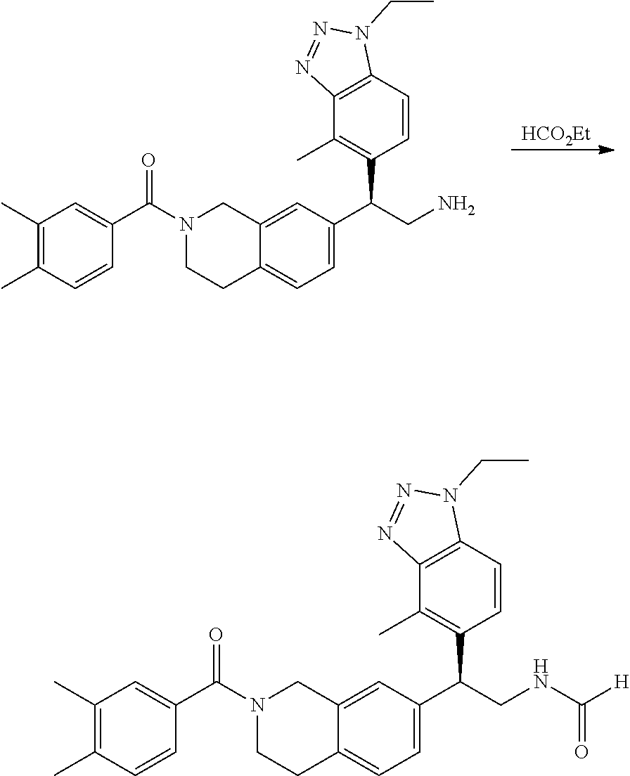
C1(C)=C(C)C=CC(C(N2CCC3=CC=C(C(CN)C4=C(C)C5=C(C=C4)N(CC)N=N5)C=C3C2)=O)=C1.[HCO2Et].C1(C)=C(C)C=CC(C(N2CCC3=CC=C(C(CNC(=O)[H])C4=C(C)C5=C(C=C4)N(CC)N=N5)C=C3C2)=O)=C1
